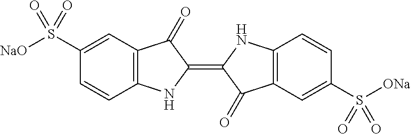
C12=C(C=C(S([NaO])(=O)=O)C=C1)C(=O)C(=C1C(=O)C3=C(N1)C=CC(S([ONa])(=O)=O)=C3)N2
